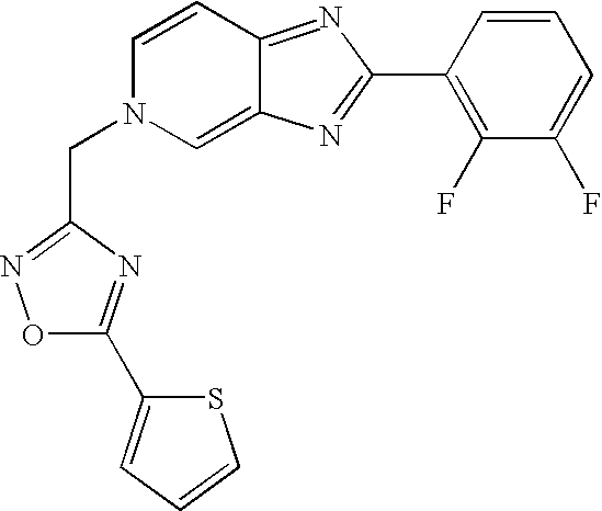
O1C(C2=CC=CS2)=NC(CN2C=C3C(=NC(C4=C(F)C(F)=CC=C4)=N3)C=C2)=N1
